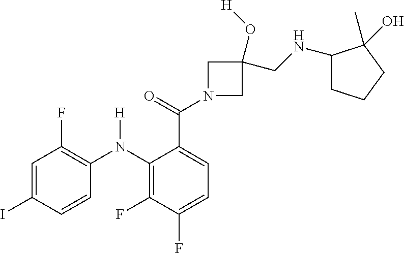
C1=C(I)C=CC(N(C2=C(F)C(F)=CC=C2C(=O)N2CC(CNC3CCCC3(C)O)(O[H])C2)[H])=C1F
